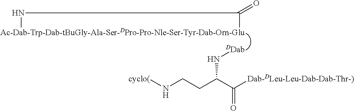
[Ac-Dab-Trp-Dab-tBuGly-Ala-Ser-DPro-Pro-Nle-Ser-Tyr-Dab-Orn-Glu]1NC1=O.[DDab]NC(CCN[cyclo(])C([Dab-DLeu-Leu-Dab-Dab-Thr-)])=O
